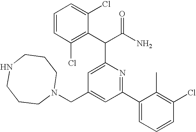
N1(CC2=CC(C3=CC=CC(Cl)=C3C)=NC(C(C(N)=O)C3=C(Cl)C=CC=C3Cl)=C2)CCCNCCC1
